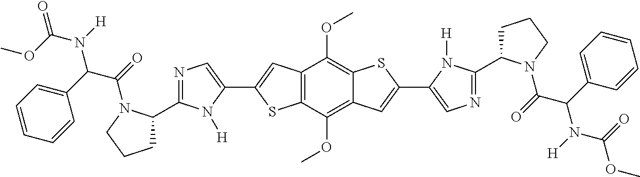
C12=C(C(OC)=C3C(=C1OC)SC(C1=CN=C(C4CCCN4C(=O)C(C4=CC=CC=C4)N(C(=O)OC)[H])N1[H])=C3)SC(C1=CN=C(C3CCCN3C(=O)C(C3=CC=CC=C3)N(C(OC)=O)[H])N1[H])=C2
